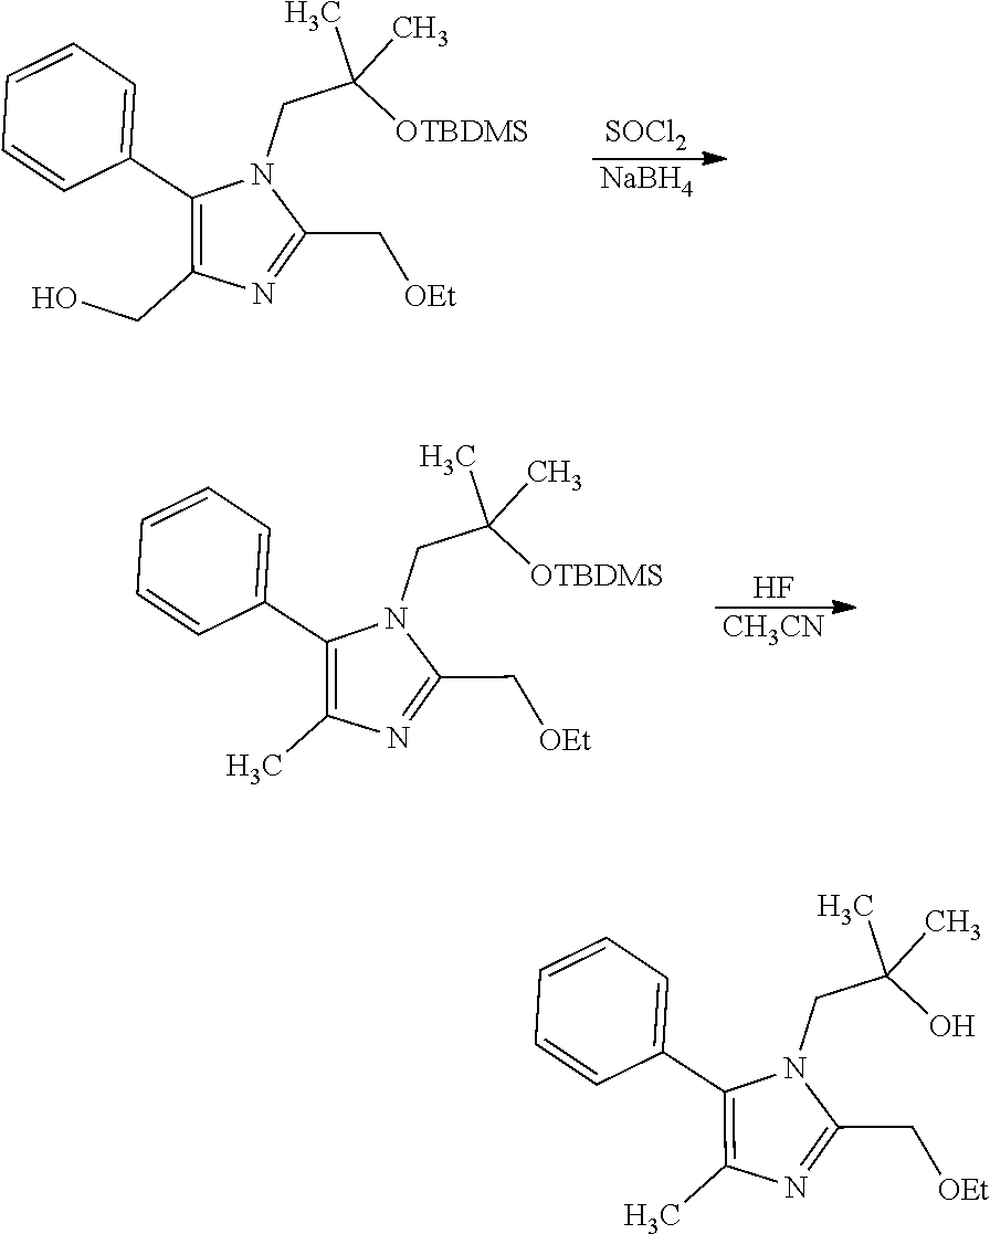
C1(C2=CC=CC=C2)=C(CO)N=C(C[OEt])N1CC(C)(C)[OTBDMS].[SOCl2].[NaBH4].C1(C2=CC=CC=C2)=C(C)N=C(C[OEt])N1CC(C)(C)[OTBDMS].F.[CH3CN].C1(C2=CC=CC=C2)=C(C)N=C(C[OEt])N1CC(C)(C)O
